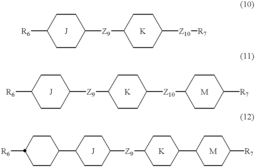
[R6]C1CCC([Z9]C2CCC([Z10][R7])CC2)CC1.[J].[K].[R6]C1CCC([Z9]C2CCC([Z10]C3CCC([R7])CC3)CC2)CC1.[J].[K].[M].[R6]C1CCC(C2CCC([Z9]C3CCC(C4CCC([R7])CC4)CC3)CC2)CC1.[J].[K].[M]
